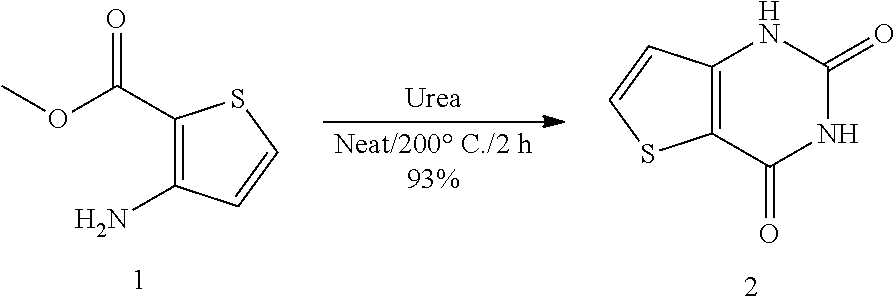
C1(C(=O)OC)=C(N)C=CS1.C12=C(C(=O)NC(=O)[H N]1)SC=C2
